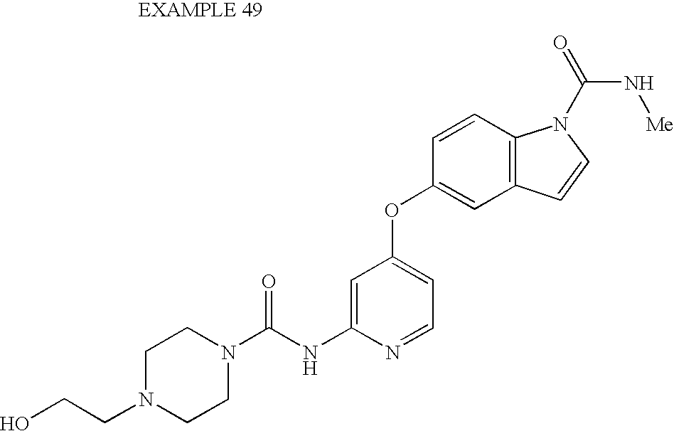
C1=C(NC(N2CCN(CCO)CC2)=O)N=CC=C1OC1=CC2=C(C=C1)N(C(=O)N[Me])C=C2
